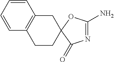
C1=CC=CC2=C1CC1(CC2)C(=O)N=C(N)O1
